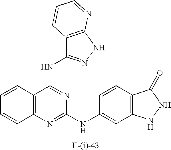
C12=C(C(NC3=NNC4=C3C=CC=N4)=NC(NC3=CC4=C(C=C3)C(=O)NN4)=N1)C=CC=C2
